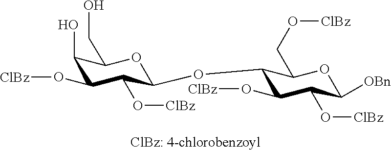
C1(O[ClBz])C(O[ClBz])C(OC2C(O[ClBz])C(O[ClBz])C([OBn])OC2CO[ClBz])OC(CO)C1O
